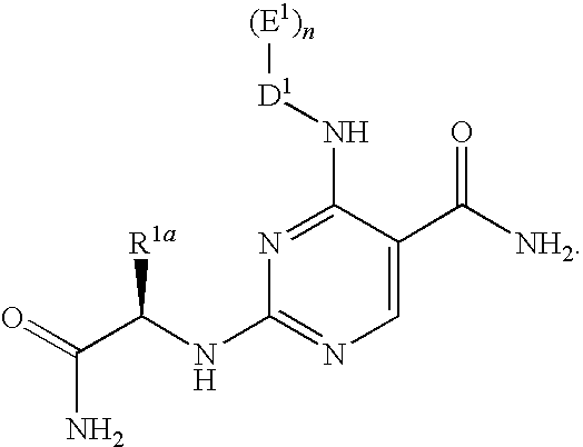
C1=C(C([NH2])=O)C(N[D1][(E1)n])=NC(NC(C(=O)N)[R1a])=N1
